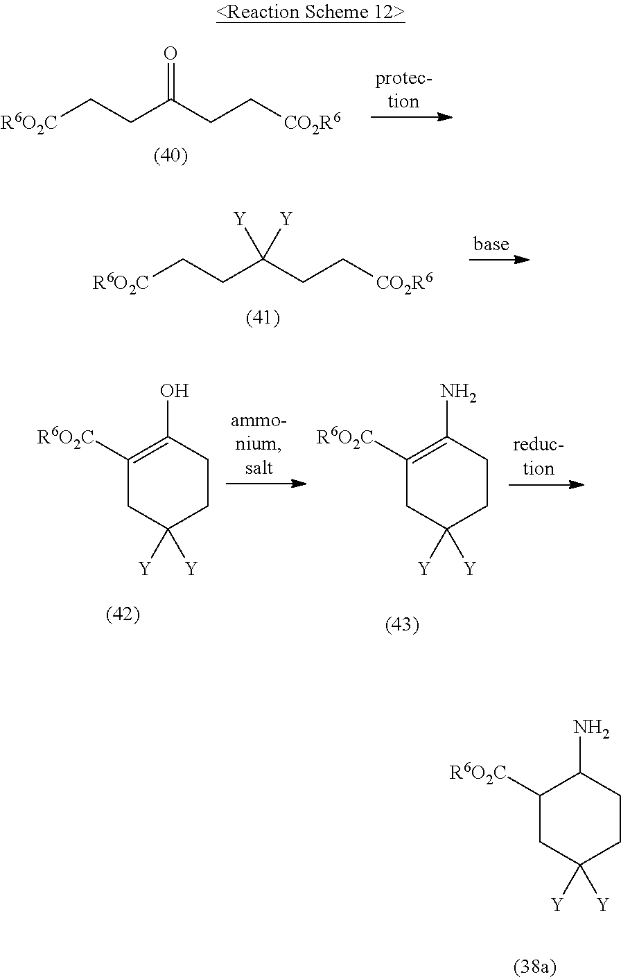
[R6O2C]CCC(CC[CO2R6])=O.[R6O2C]CCC(CC[CO2R6])([Y])[Y].C1([R6O2C])=C(O)CCC([Y])([Y])C1.C1([R6O2C])=C(N)CCC([Y])([Y])C1.C1([R6O2C])CC([Y])([Y])CCC1N
